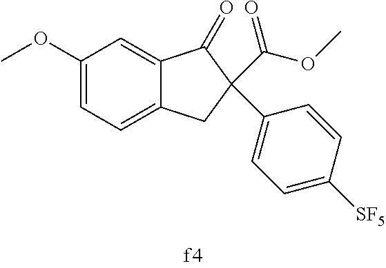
C1(OC)=CC=C2C(=C1)C(=O)C(C(=O)OC)(C1=CC=C([SF5])C=C1)C2
